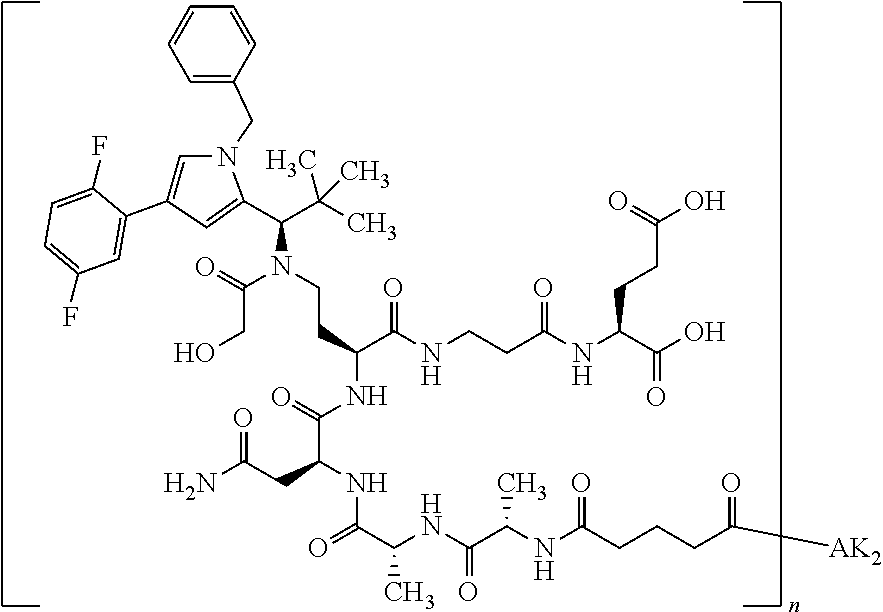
C(C(C(NCCC(NC(C(O)=O)CCC(O)=O)=O)=O)NC(C(CC(N)=O)NC(=O)C(NC(C(NC(CCCC(=O)[AK2])=O)C)=O)C)=O)CN(C(C(C)(C)C)C1=CC(C2=CC(F)=CC=C2F)=CN1CC1=CC=CC=C1)C(CO)=O
